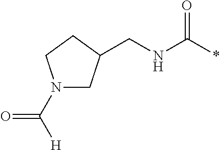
C(NC(*)=O)C1CN(C([H])=O)CC1
